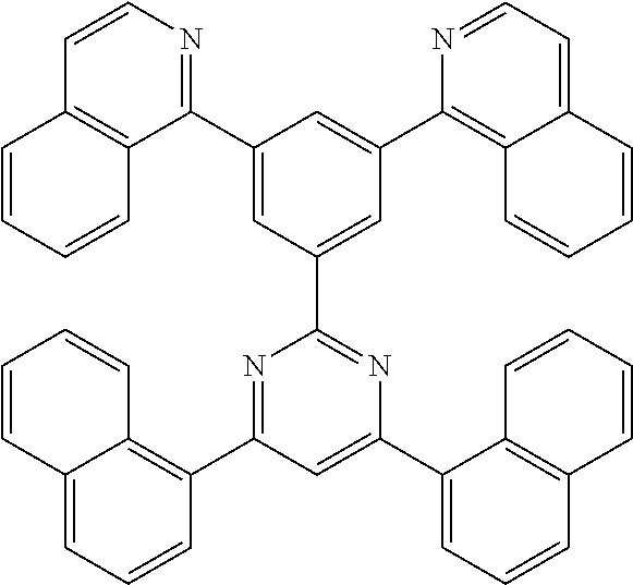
C1(C2=NC=CC3=C2C=CC=C3)=CC(C2=NC(C3=CC=CC4=C3C=CC=C4)=CC(C3=C4C(=CC=C3)C=CC=C4)=N2)=CC(C2=C3C(=CC=N2)C=CC=C3)=C1
